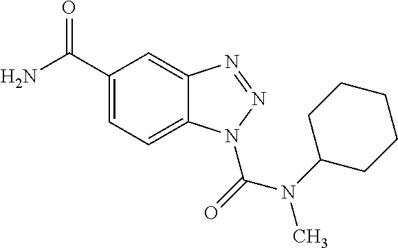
C1(C(N)=O)=CC=C2C(=C1)N=NN2C(=O)N(C1CCCCC1)C
